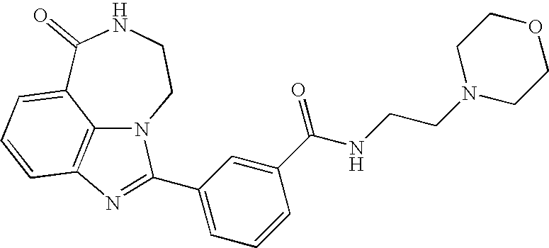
C1(=O)C2=CC=CC3=C2N(CCN1)C(C1=CC=CC(C(NCCN2CCOCC2)=O)=C1)=N3
